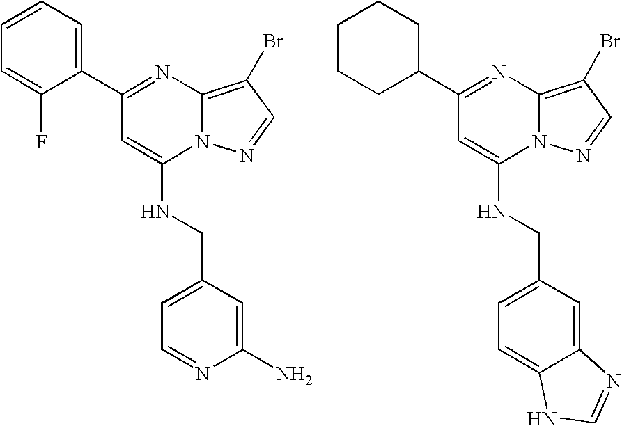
C1(C2=CC=CC=C2F)=NC2=C(Br)C=NN2C(NCC2=CC=NC(N)=C2)=C1.C1(C2CCCCC2)=NC2=C(Br)C=NN2C(NCC2=CC=C3C(=C2)N=CN3)=C1
